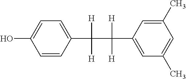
C1=C(O)C=CC(C([H])([H])C([H])([H])C2=CC(C)=CC(C)=C2)=C1
